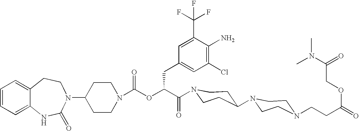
C12=CC=CC=C1NC(=O)N(C1CCN(C(OC(C(=O)N3CCC(N4CCN(CCC(=O)OCC(N(C)C)=O)CC4)CC3)CC3=CC(Cl)=C(N)C(C(F)(F)F)=C3)=O)CC1)CC2
